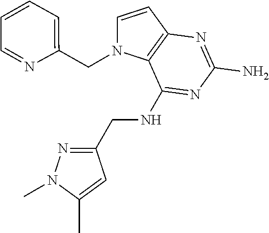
C1=CC2=C(N1CC1=CC=CC=N1)C(NCC1=NN(C)C(C)=C1)=NC(N)=N2
